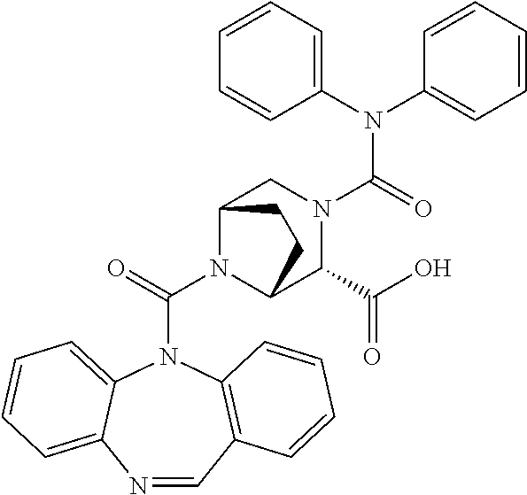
N(C(=O)N1CC2N(C(=O)N3C4=CC=CC=C4N=CC4=C3C=CC=C4)C(C1C(O)=O)CC2)(C1=CC=CC=C1)C1=CC=CC=C1
